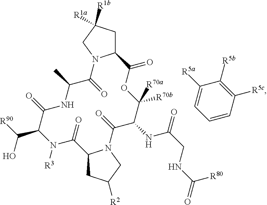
C1C([R1a])([R1b])CN2C1C(=O)OC([R70b])([R70a])C(NC(=O)CNC(=O)[R80])C(=O)N1C(CC([R2])C1)C(=O)N([R3])C(C(O)[R90])C(=O)NC(C)C2=O.C1=CC([R5c])=C([R5b])C([R5a])=C1
